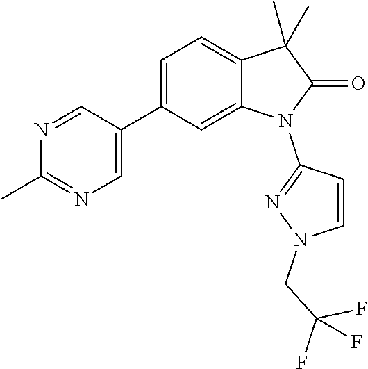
C1(C2=CN=C(C)N=C2)=CC=C2C(=C1)N(C1=NN(CC(F)(F)F)C=C1)C(=O)C2(C)C
